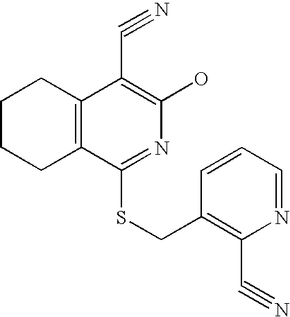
C1CCC2=C(C1)C(C#N)=C(O)N=C2SCC1=C(C#N)N=CC=C1
